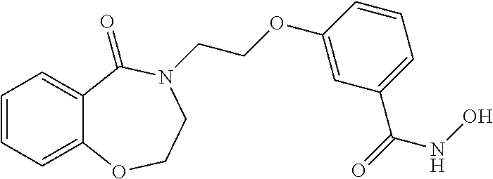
C1=CC=C2C(=C1)C(=O)N(CCOC1=CC(C(=O)NO)=CC=C1)CCO2
